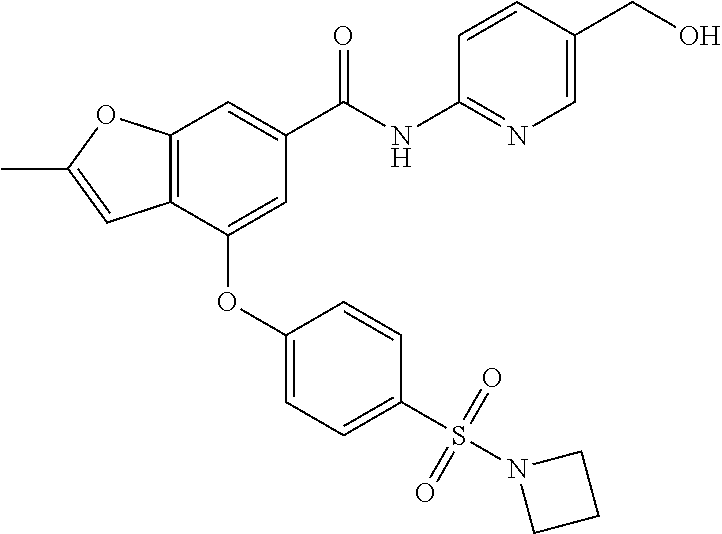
C12=C(C(OC3=CC=C(S(N4CCC4)(=O)=O)C=C3)=CC(C(NC3=NC=C(CO)C=C3)=O)=C1)C=C(C)O2
